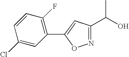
N1=C(C(O)C)C=C(C2=C(F)C=CC(Cl)=C2)O1
